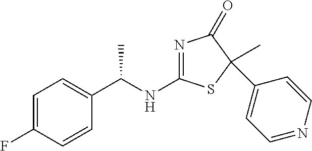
C1=C(F)C=CC(C(NC2=NC(=O)C(C3=CC=NC=C3)(C)S2)C)=C1
